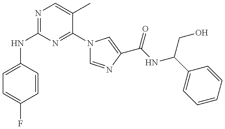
C1(NC2=NC=C(C)C(N3C=NC(C(=O)NC(CO)C4=CC=CC=C4)=C3)=N2)=CC=C(F)C=C1
